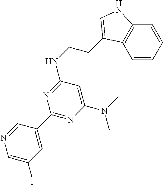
C12=C(C=CC=C1)C(CCNC1=NC(C3=CC(F)=CN=C3)=NC(N(C)C)=C1)=CN2
